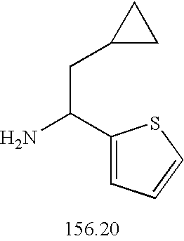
C1(C(N)CC2CC2)=CC=CS1
